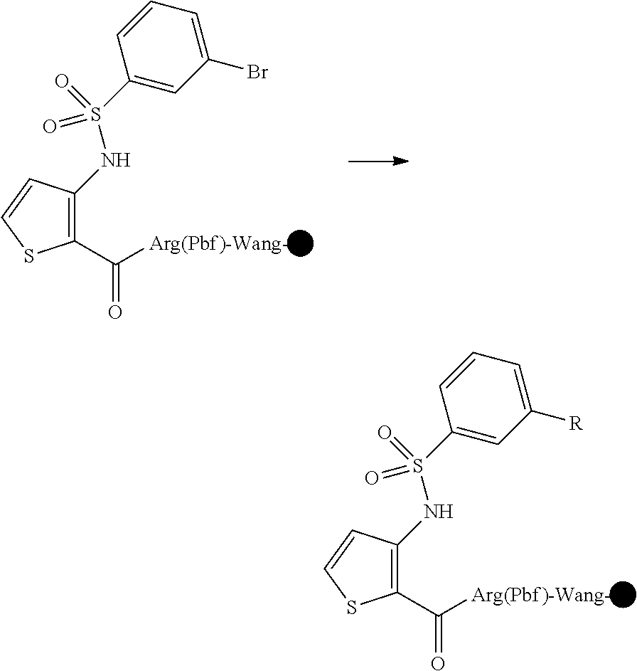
C([Arg(Pbf)-Wang-])(=O)C1=C(NS(C2=CC(Br)=CC=C2)(=O)=O)C=CS1.C([Arg(Pbf)-Wang-])(=O)C1=C(NS(C2=CC([R])=CC=C2)(=O)=O)C=CS1
